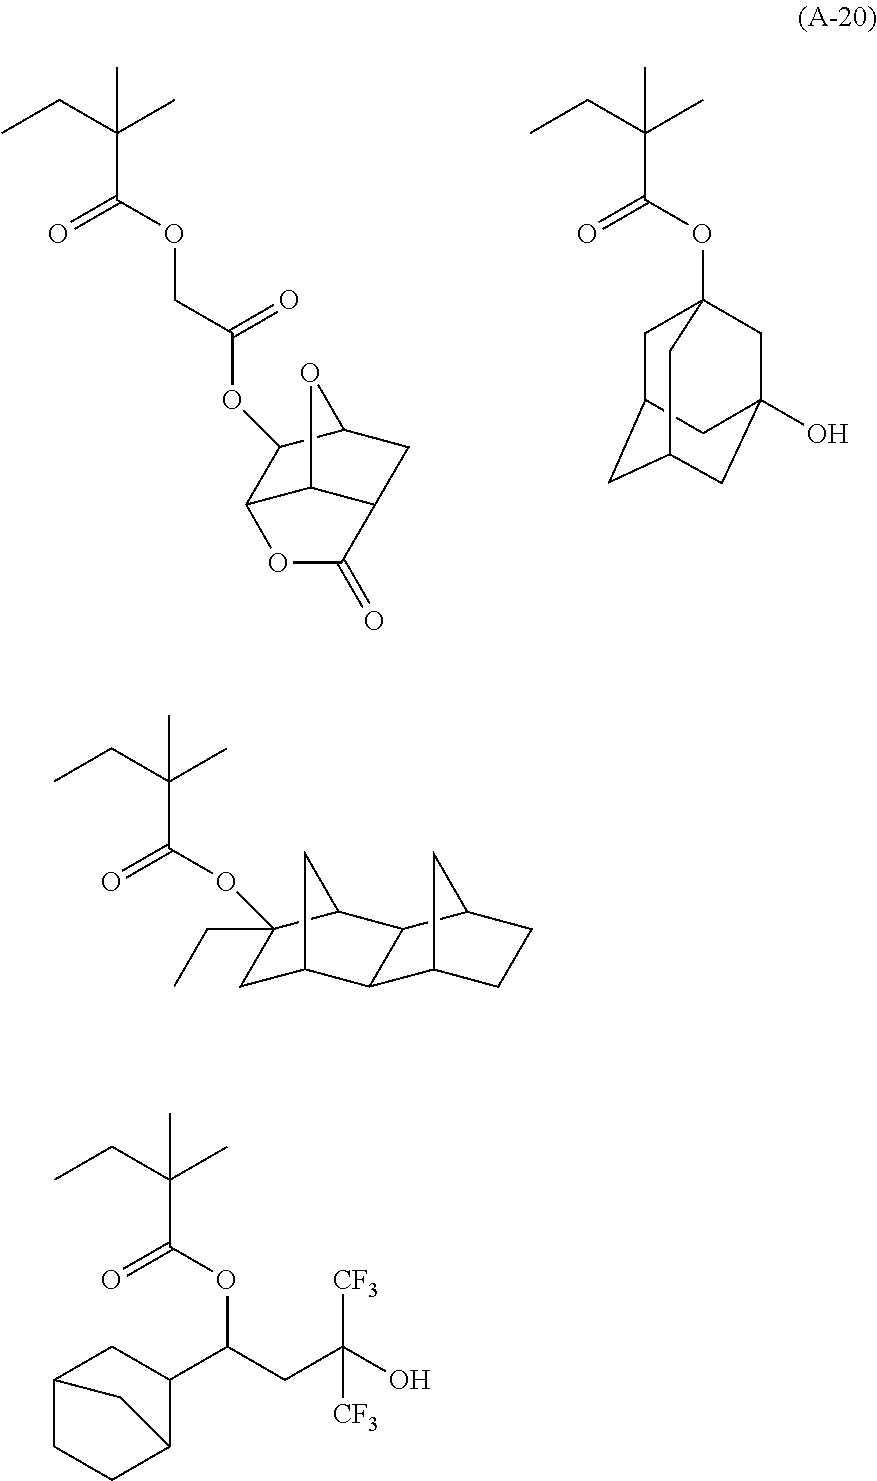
CCC(C)(C(=O)OCC(=O)OC1C2C3C(CC1O3)C(=O)O2)C.CCC(C)(C(=O)OC12CC3CC(CC(O)(C1)C3)C2)C.CCC(C)(C(=O)OC(CC(O)([CF3])[CF3])C1C2CCC(C1)C2)C.CCC(C)(C(=O)OC1(CC)CC2CC1C1C2C2CCC1C2)C
